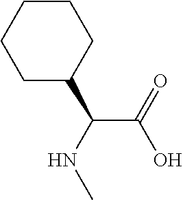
C(C(NC)C1CCCCC1)(O)=O
